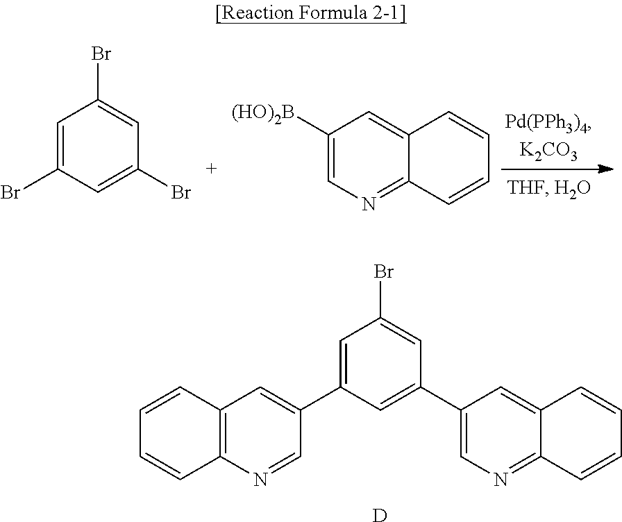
C1=C(C2=CC3=C(N=C2)C=CC=C3)C=C(C2=CN=C3C(=C2)C=CC=C3)C=C1Br.[D].BrC1=CC(Br)=CC(Br)=C1.C12=CC([(HO)2B])=CN=C1C=CC=C2
